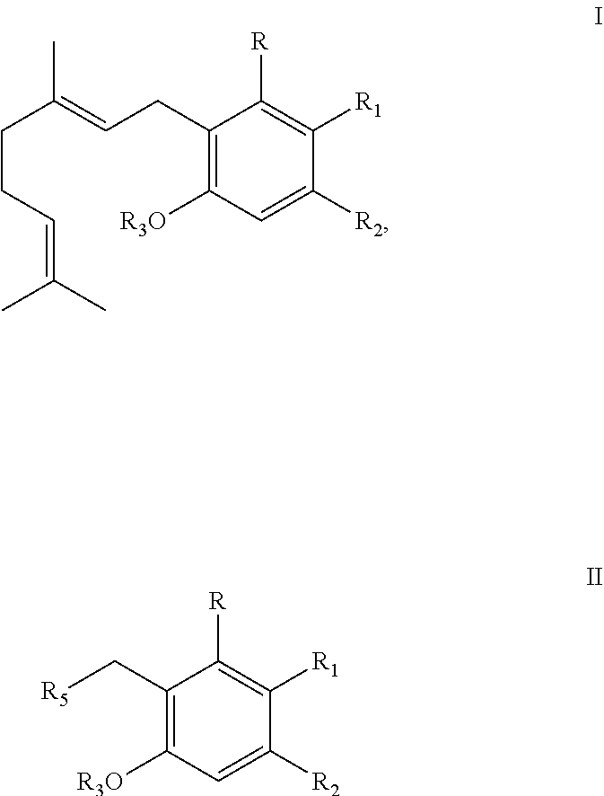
C1(CC=C(C)CCC=C(C)C)=C([R3O])C=C([R2])C([R1])=C1[R].C1(C[R5])=C([R3O])C=C([R2])C([R1])=C1[R]
